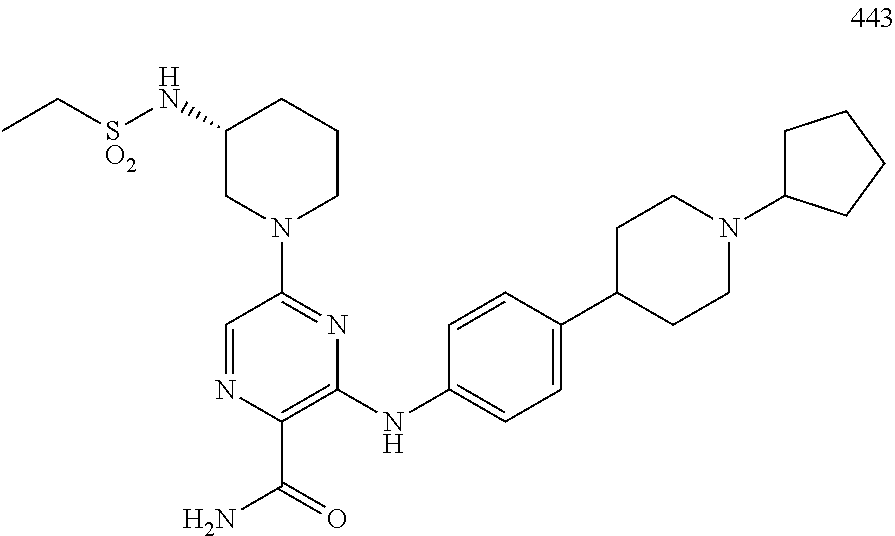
C1(NC2=CC=C(C3CCN(C4CCCC4)CC3)C=C2)=C(C(=O)N)N=CC(N2CCCC(N[SO2]CC)C2)=N1
